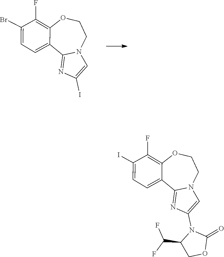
C1(I)=CN2C(=N1)C1=CC=C(Br)C(F)=C1OCC2.O=C1OCC(C(F)F)N1C1=CN2C(=N1)C1=CC=C(I)C(F)=C1OCC2
